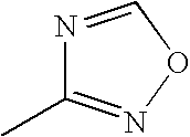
N1=CON=C1C
